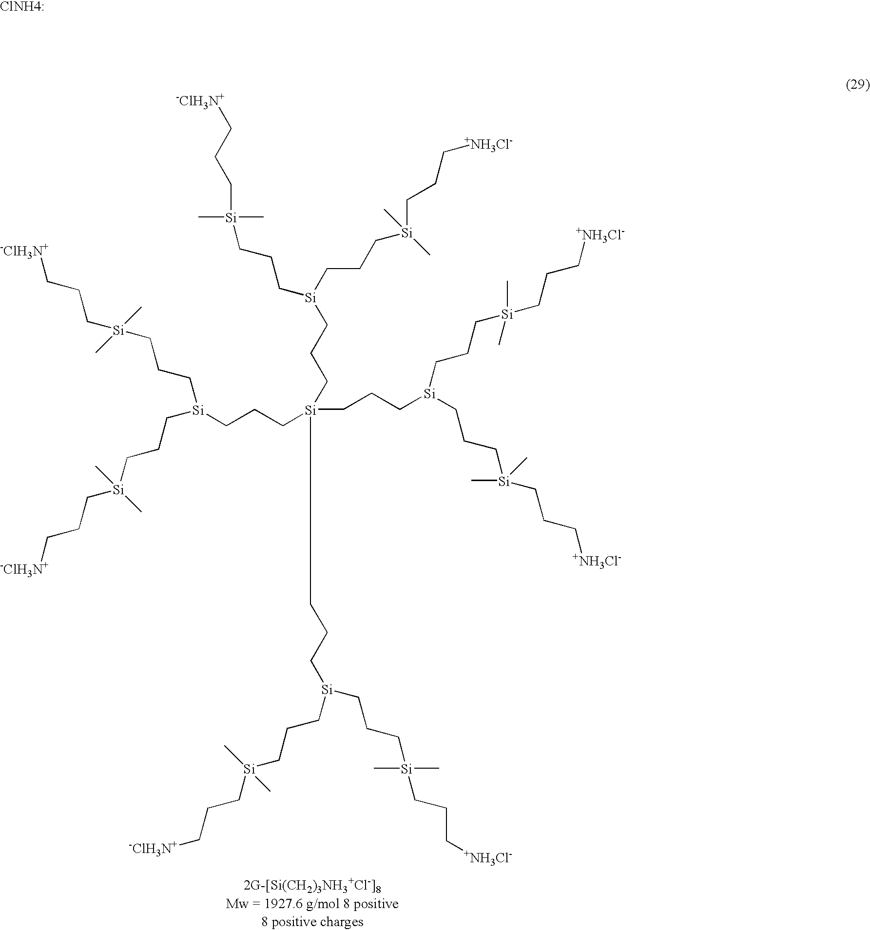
[Si](CCC[Si](CCC[Si](CCC[+NH3Cl-])(C)C)CCC[Si](CCC[+NH3Cl-])(C)C)(CCC[Si](CCC[Si](CCC[+NH3Cl-])(C)C)CCC[Si](CCC[-ClH3N+])(C)C)(CCC[Si](CCC[Si](C)(C)CCC[-ClH3N+])CCC[Si](CCC[-ClH3N+])(C)C)CCC[Si](CCC[Si](CCC[+NH3Cl-])(C)C)CCC[Si](CCC[-ClH3N+])(C)C.[ClNH4:]
